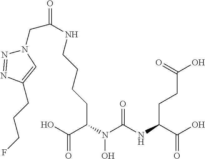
OC(C(NC(N(C(C(O)=O)CCCCNC(=O)CN1N=NC(CCCF)=C1)O)=O)CCC(O)=O)=O
